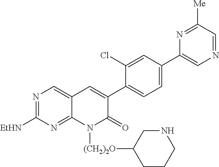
N1=C([EtHN])N=C2C(=C1)C=C(C1=CC=C(C3=CN=CC([Me])=N3)C=C1Cl)C(=O)N2[(CH2)2O]C1CCCNC1
